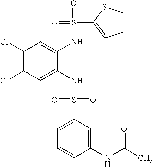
C1(Cl)=C(Cl)C=C(NS(=O)(=O)C2=CC=CC(NC(C)=O)=C2)C(NS(=O)(C2=CC=CS2)=O)=C1
